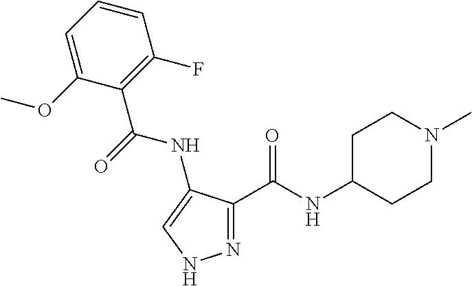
N1=C(C(NC2CCN(C)CC2)=O)C(NC(C2=C(F)C=CC=C2OC)=O)=CN1
